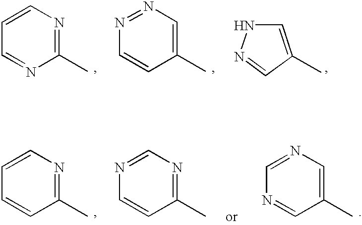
C1(C)=NC=CC=N1.C1(C)=CN=NC=C1.C1=NNC=C1C.C1(C)=NC=CC=C1.C1(C)=NC=NC=C1.C1(C)=CN=CN=C1
